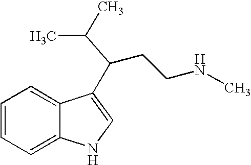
C1=CC=C2C(=C1)C(C(CCNC)C(C)C)=CN2
